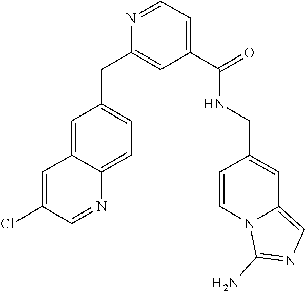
C1=C2C(=CC=C1CC1=CC(C(NCC3=CC4=CN=C(N)N4C=C3)=O)=CC=N1)N=CC(Cl)=C2
